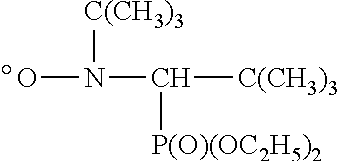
N([C(CH3)3])(C([P(O)(OC2H5)2])[C(CH3)3])O
